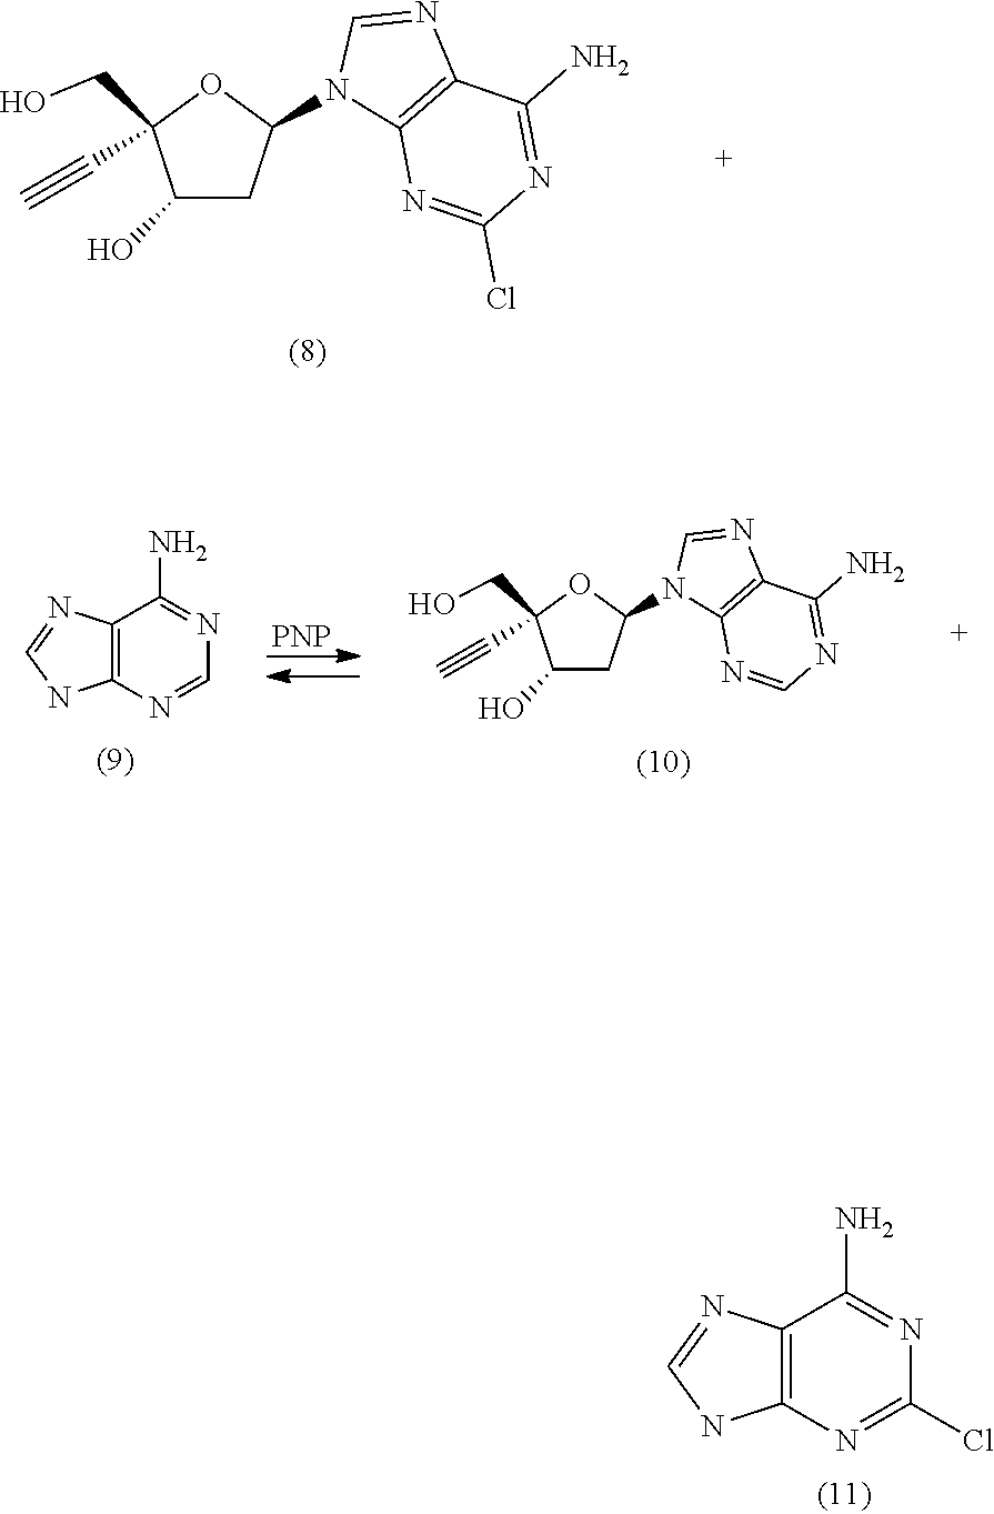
C1(Cl)=NC2=C(C(N)=N1)N=CN2.C1(Cl)=NC2=C(C(N)=N1)N=CN2C1CC(O)C(CO)(C#C)O1.[PNP].C1=NC2=C(C(N)=N1)N=CN2.C1=NC2=C(C(N)=N1)N=CN2C1CC(O)C(CO)(C#C)O1
